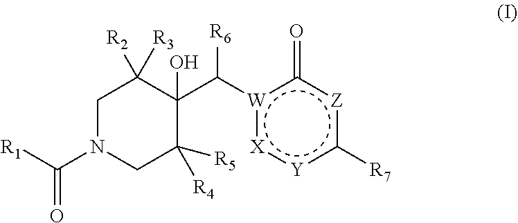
C1N(C(=O)[R1])CC([R5])([R4])C(O)(C([R6])[W]2:[X]:[Y]c([R7])[Z]c2=O)C1([R2])[R3]
